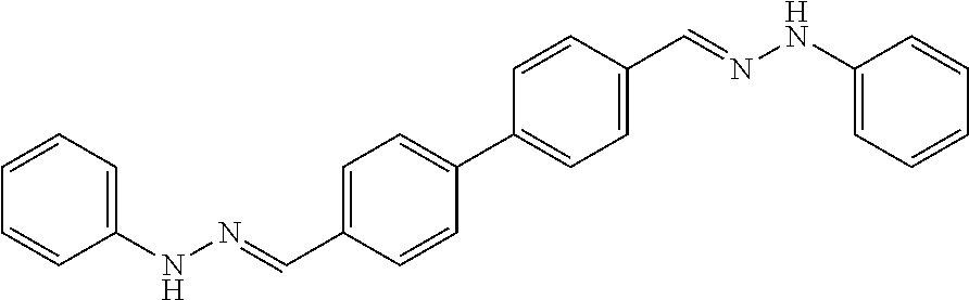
C1(NN=CC2=CC=C(C3=CC=C(C=NNC4=CC=CC=C4)C=C3)C=C2)=CC=CC=C1
